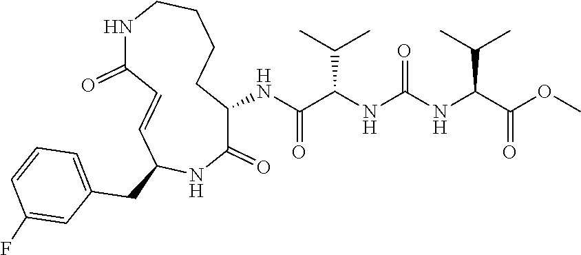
C1(=O)C(NC(C(NC(NC(C(OC)=O)C(C)C)=O)C(C)C)=O)CCCCNC(=O)C=CC(CC2=CC=CC(F)=C2)N1
